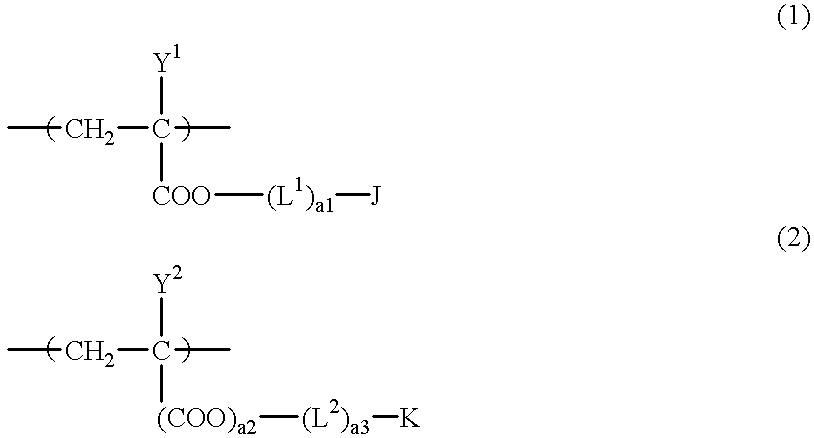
CCC(C)([Y1])[COO][(L1)a1][J].CCC(C)([Y2])[(COO)a2][(L2)a3][K]
